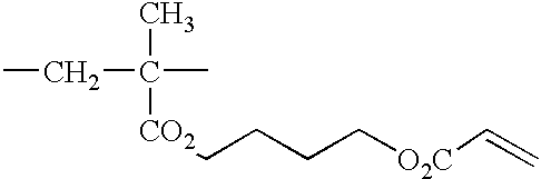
CC([CO2]CCCC[O2C]C=C)(C)CC
